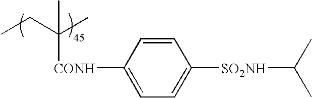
C(C)(CC)(C)[CONH]C1=CC=C([SO2NH]C(C)C)C=C1
